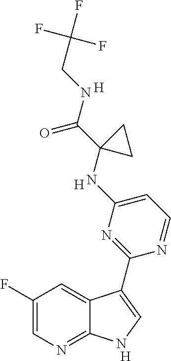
C1(F)=CN=C2C(=C1)C(C1=NC(NC3(C(NCC(F)(F)F)=O)CC3)=CC=N1)=CN2.[H].[H].[H]
